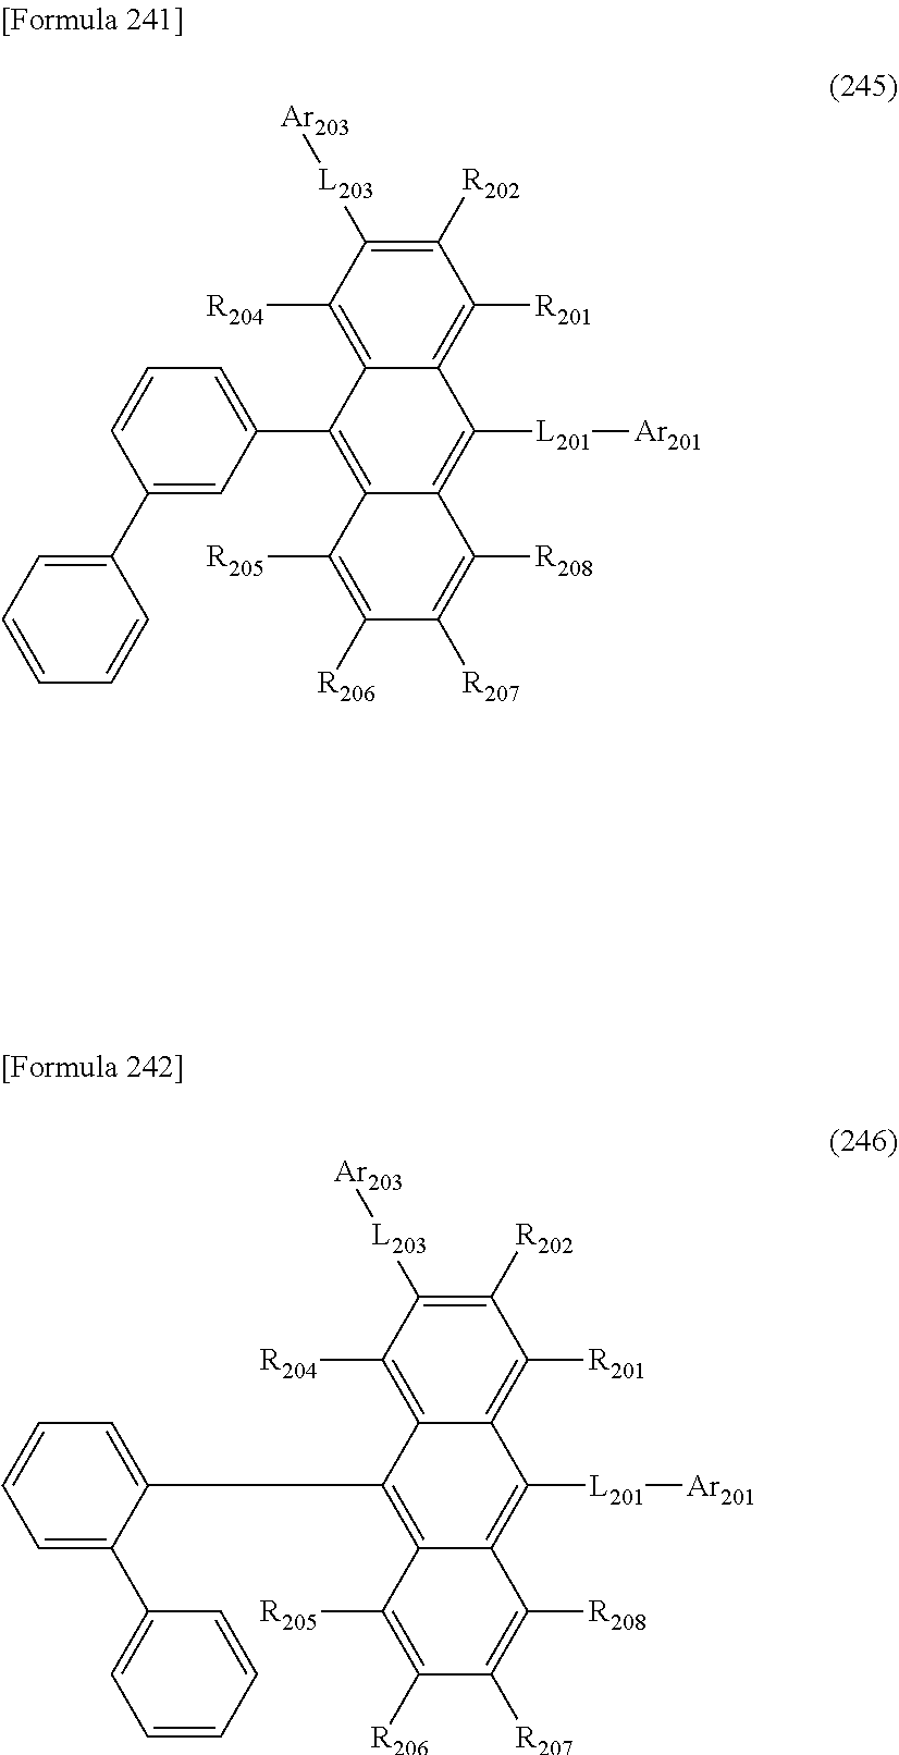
C1([R202])=C([L203][Ar203])C([R204])=C2C(=C1[R201])C([L201][Ar201])=C1C(=C2C2=CC=CC(C3=CC=CC=C3)=C2)C([R205])=C([R206])C([R207])=C1[R208].C1([R202])=C([L203][Ar203])C([R204])=C2C(=C1[R201])C([L201][Ar201])=C1C(=C2C2=CC=CC=C2C2=CC=CC=C2)C([R205])=C([R206])C([R207])=C1[R208]
